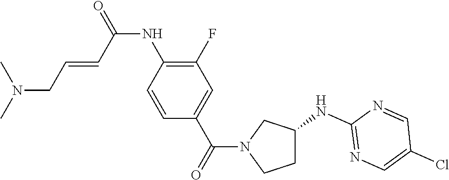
C1C(NC2=NC=C(Cl)C=N2)CN(C(C2=CC(F)=C(NC(=O)C=CCN(C)C)C=C2)=O)C1
